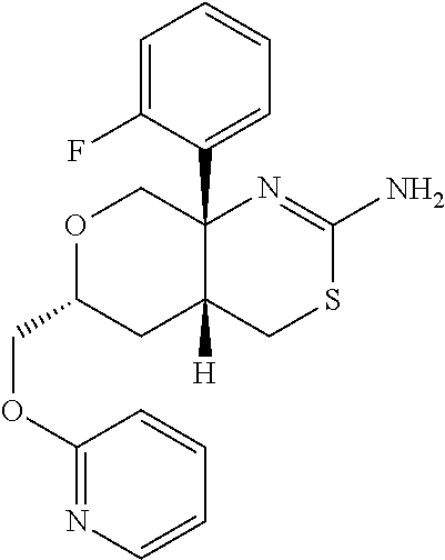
C1=C(F)C(C23COC(COC4=NC=CC=C4)CC2([H])CSC(N)=N3)=CC=C1
